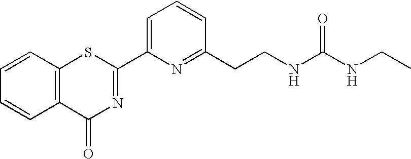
C1=CC(CCNC(NCC)=O)=NC(C2=NC(=O)C3=C(S2)C=CC=C3)=C1
